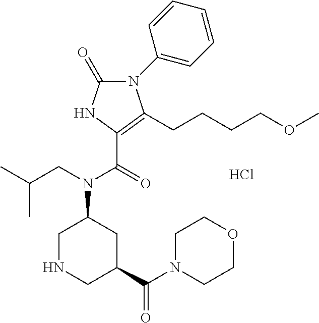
C1NCC(C(N2CCOCC2)=O)CC1N(CC(C)C)C(=O)C1=C(CCCCOC)N(C2=CC=CC=C2)C(=O)N1.Cl
